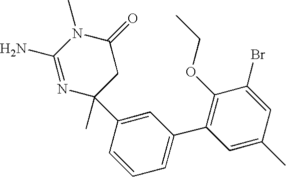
N1=C(N)N(C)C(=O)CC1(C)C1=CC(C2=C(OCC)C(Br)=CC(C)=C2)=CC=C1
